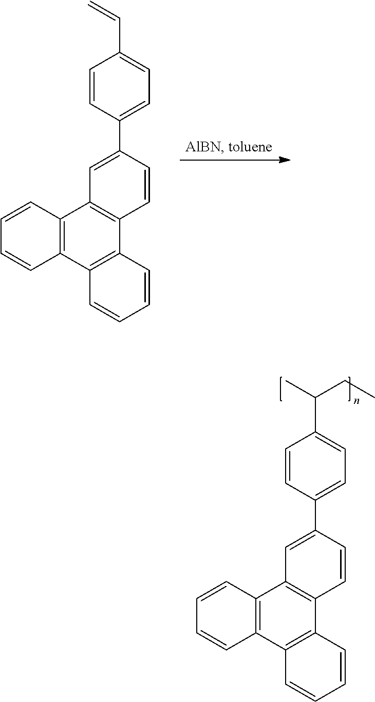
C1(C2=CC3=C(C=C2)C2=C(C4=C3C=CC=C4)C=CC=C2)=CC=C(C=C)C=C1.C1(C2=CC3=C(C=C2)C2=C(C4=C3C=CC=C4)C=CC=C2)=CC=C(C(C)CC)C=C1
